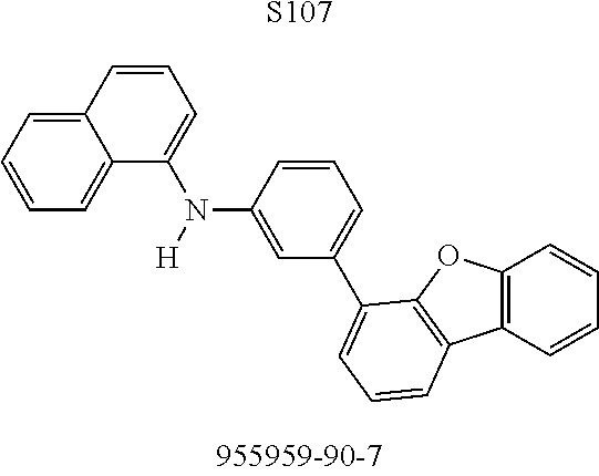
[S107].C1=CC=C(N([H])C2=CC(C3=CC=CC4=C3OC3=C4C=CC=C3)=CC=C2)C2=CC=CC=C12
